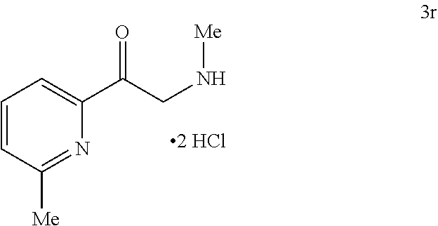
C1=CC([Me])=NC(C(CN[Me])=O)=C1
